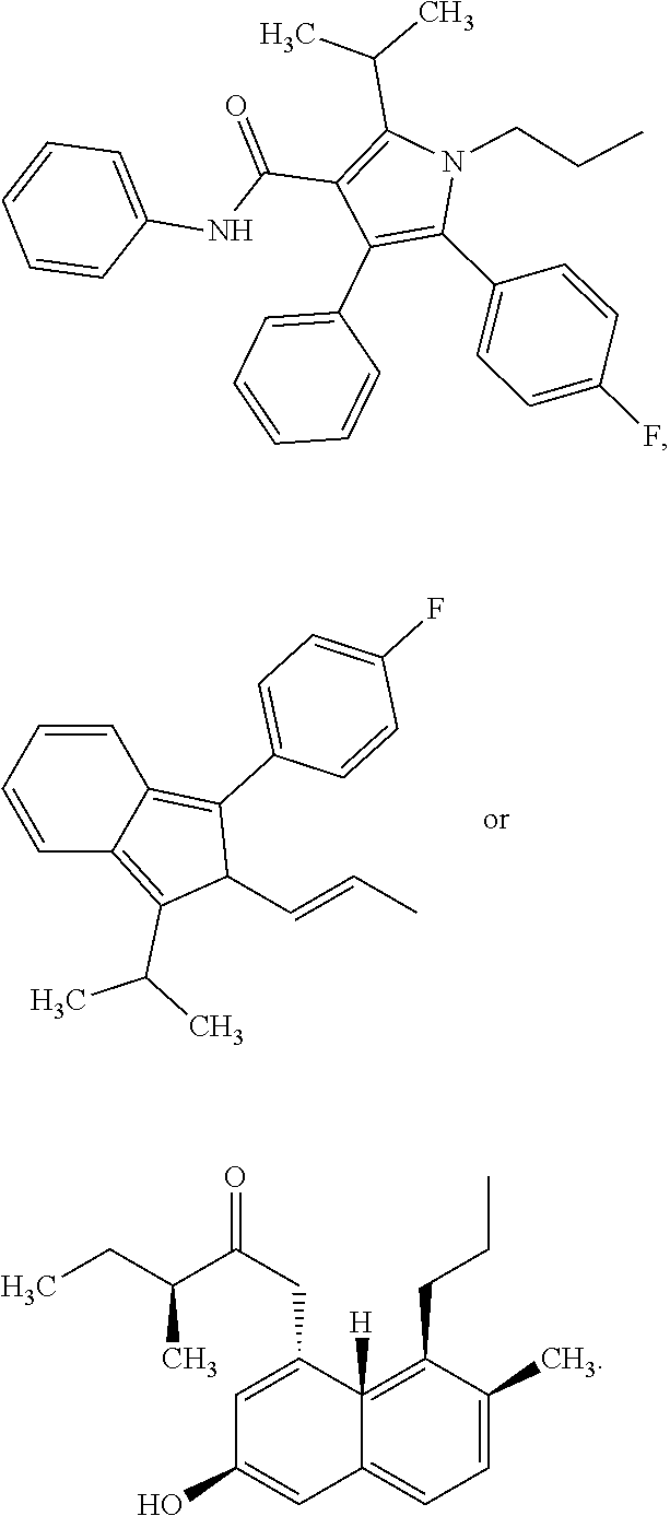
C1=CC=CC2=C(C3=CC=C(F)C=C3)C(C=CC)C(C(C)C)=C12.N1(CCC)C(C(C)C)=C(C(NC2=CC=CC=C2)=O)C(C2=CC=CC=C2)=C1C1=CC=C(F)C=C1.C1=C(C)C(CCC)=C2([H])C(=C1)C=C(O)C=C2CC(C(CC)C)=O
